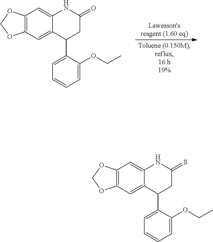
C1=CC=C(OCC)C(C2CC(=O)NC3=CC4=C(C=C23)OCO4)=C1.C1=CC=C(OCC)C(C2CC(=S)NC3=CC4=C(C=C23)OCO4)=C1
